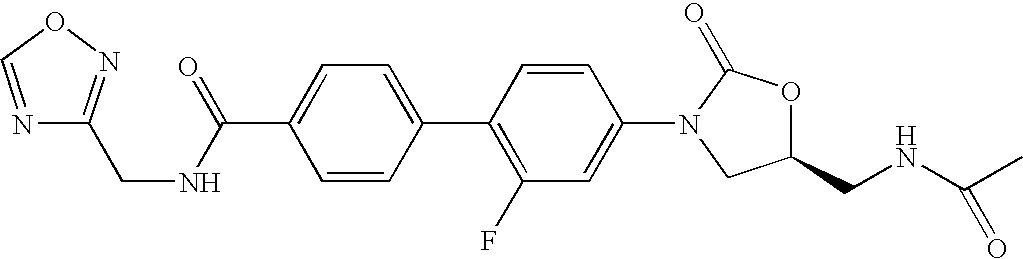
O=C(C1=CC=C(C2=C(F)C=C(N3CC(CNC(C)=O)OC3=O)C=C2)C=C1)NCC1=NOC=N1
